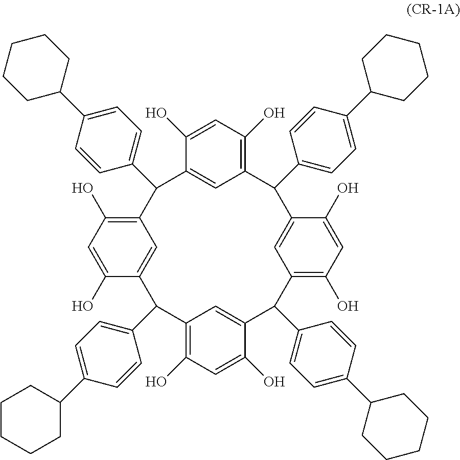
C12=C(O)C=C(O)C(=C1)C(C1=CC=C(C3CCCCC3)C=C1)C1=C(O)C=C(O)C(=C1)C(C1=CC=C(C3CCCCC3)C=C1)C1=C(O)C=C(O)C(=C1)C(C1=CC=C(C3CCCCC3)C=C1)C1=C(O)C=C(O)C(=C1)C2C1=CC=C(C2CCCCC2)C=C1
